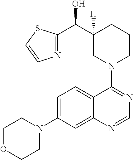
C1OCCN(C2=CC=C3C(=C2)N=CN=C3N2CCCC(C(C3=NC=CS3)O)([H])C2)C1
